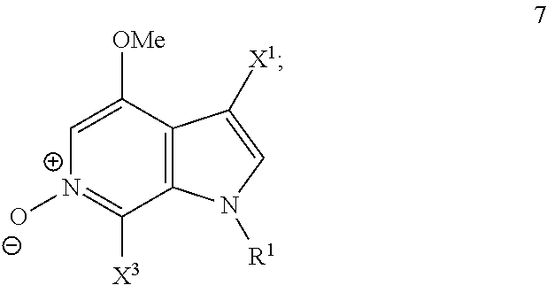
C1=C([OMe])C2=C(C([X3])=[N+]1[O-])N([R1])C=C2[X1]
